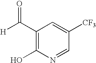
C1(C([H])=O)=C(O)N=CC([CF3])=C1
